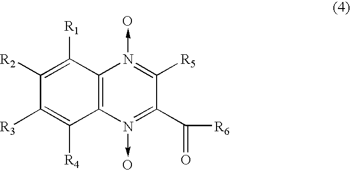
C12=C(C([R4])=C([R3])C([R2])=C1[R1])N(->O)=C(C([R6])=O)C([R5])=N2->O
